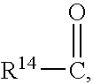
[R14]C=O
